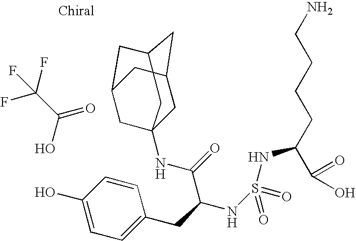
C(O)(=O)C(F)(F)F.C1C2CC3CC(CC1(NC(C(CC1=CC=C(O)C=C1)NS(=O)(=O)NC(C(=O)O)CCCCN)=O)C3)C2
